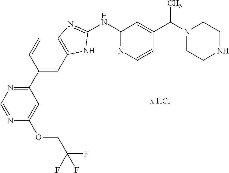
N1=CN=C(C2=CC3=C(C=C2)N=C(NC2=NC=CC(C(N4CCNCC4)C)=C2)N3)C=C1OCC(F)(F)F
